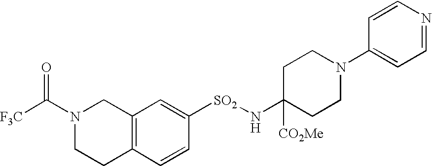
C1(N[SO2]C2=CC3=C(C=C2)CCN(C([F3C])=O)C3)([CO2Me])CCN(C2=CC=NC=C2)CC1
